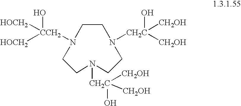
C1CN([CH2C]([CH2OH])([CH2OH])O)CCN([CH2C](O)([CH2OH])[CH2OH])CCN1[CCH2](O)([HOCH2])[HOCH2]
